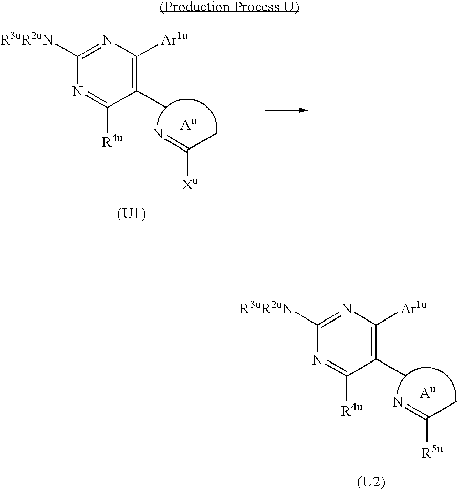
C1(C)=C([Ar1u])N=C([R3uR2uN])N=C1[R4u].C([Xu])(C)=N.[Au].[(U1)].C1(C)=C([Ar1u])N=C([R3uR2uN])N=C1[R4u].C([R5u])(C)=N.[Au].[(U2)]
